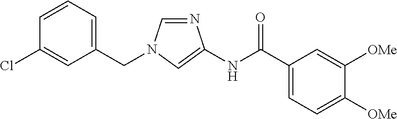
C1(CN2C=NC(NC(=O)C3=CC=C([OMe])C([OMe])=C3)=C2)=CC=CC(Cl)=C1
